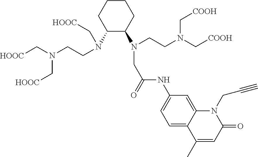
C1(N(C[HOOC])CCN(C[HOOC])C[HOOC])C(N(CCN(C[COOH])C[COOH])CC(NC2=CC=C3C(=C2)N(CC#C)C(=O)C=C3C)=O)CCCC1
